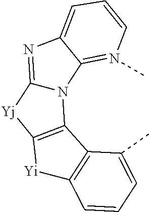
N12C(=NC3=CC=CN(C)=C13)[Yj]C1=C2C2=C([Yi]1)C=CC=C2C
